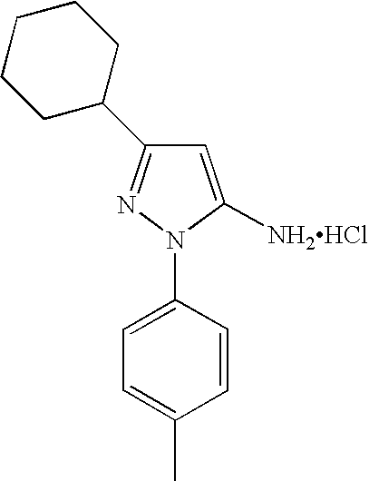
C1=C(N2C([NH2HCl])=CC(C3CCCCC3)=N2)C=CC(C)=C1
